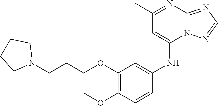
N(C1=CC(OCCCN2CCCC2)=C(OC)C=C1)C1=CC(C)=NC2=NC=NN12
